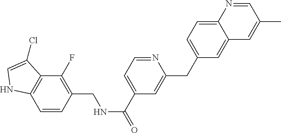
C12=C(C=CC(CNC(=O)C3=CC=NC(CC4=CC=C5C(=C4)C=C(C)C=N5)=C3)=C1F)NC=C2Cl
